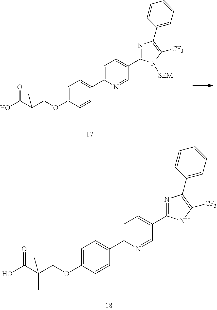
C1=C(OCC(C)(C)C(O)=O)C=CC(C2=CC=C(C3=NC(C4=CC=CC=C4)=C([CF3])N3)C=N2)=C1.C1=C(OCC(C)(C)C(O)=O)C=CC(C2=CC=C(C3=NC(C4=CC=CC=C4)=C([CF3])N3[SEM])C=N2)=C1
